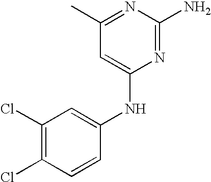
C1(C)=NC(N)=NC(NC2=CC(Cl)=C(Cl)C=C2)=C1
